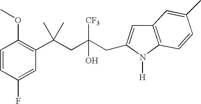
C1(F)=CC(C(CC(CC2=CC3=C(N2[H])C=CC(C)=C3)([CF3])O)(C)C)=C(OC)C=C1
